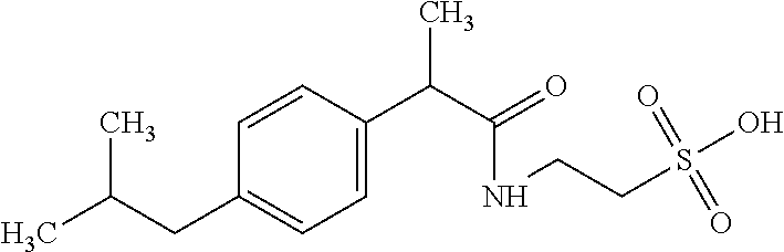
C1=C(C(C(=O)NCCS(O)(=O)=O)C)C=CC(CC(C)C)=C1
